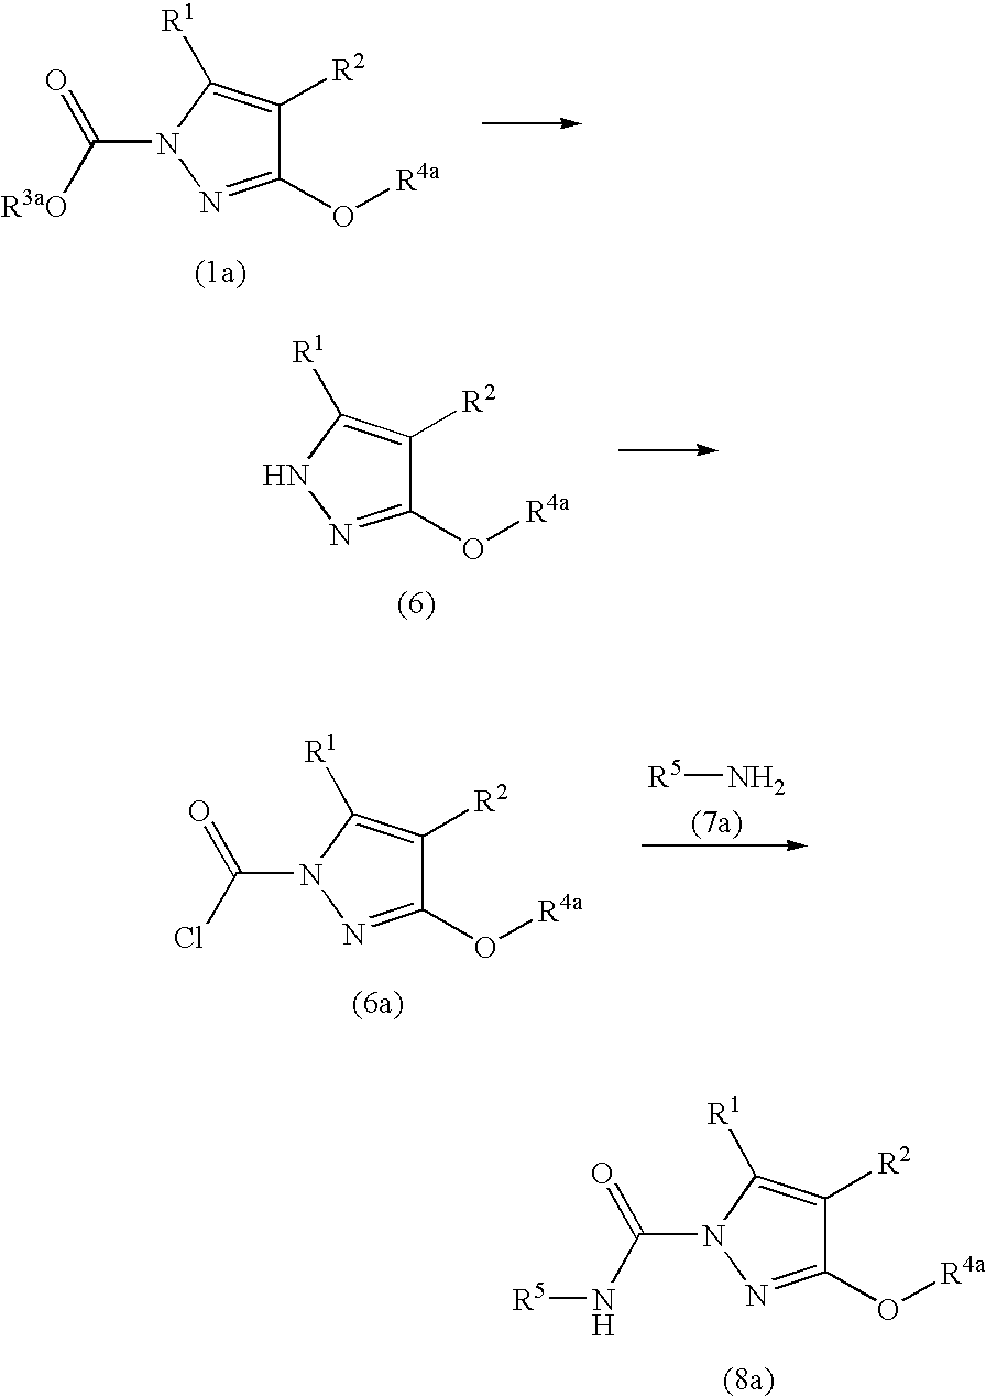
C1(O[R4a])=NN(C(N[R5])=O)C([R1])=C1[R2].C1(O[R4a])=NN(C([R3aO])=O)C([R1])=C1[R2].C1(O[R4a])=NNC([R1])=C1[R2].[R5]N.C1(O[R4a])=NN(C(Cl)=O)C([R1])=C1[R2]
